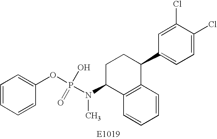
C12=C(C=CC=C1)C(C1=CC=C(Cl)C(Cl)=C1)CCC2N(C)P(OC1=CC=CC=C1)(=O)O
